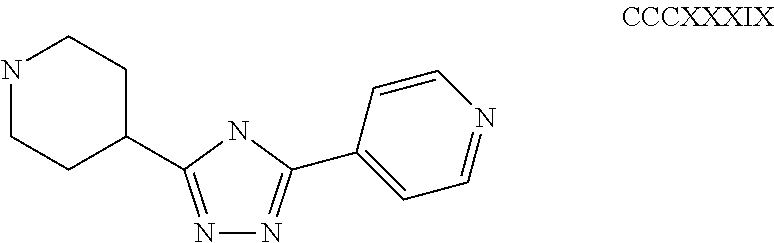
N1=C(C2CCNCC2)NC(C2=CC=NC=C2)=N1
